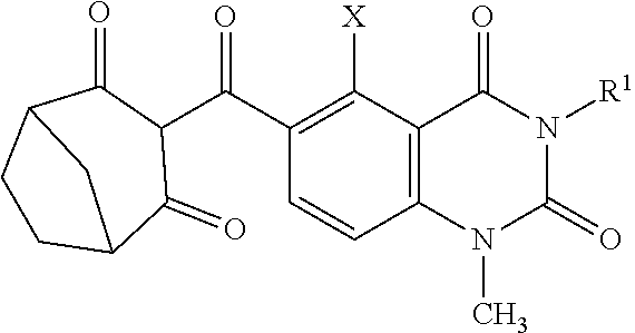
C12=C(C([X])=C(C(C3C(=O)C4CCC(C3=O)C4)=O)C=C1)C(=O)N([R1])C(=O)N2C
